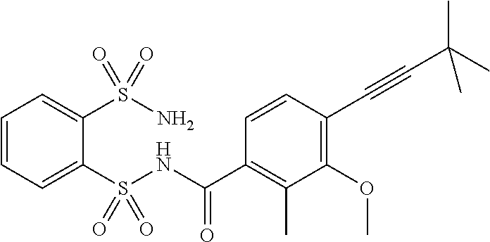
C1=CC=C(S(NC(C2=C(C)C(OC)=C(C#CC(C)(C)C)C=C2)=O)(=O)=O)C(S(N)(=O)=O)=C1
